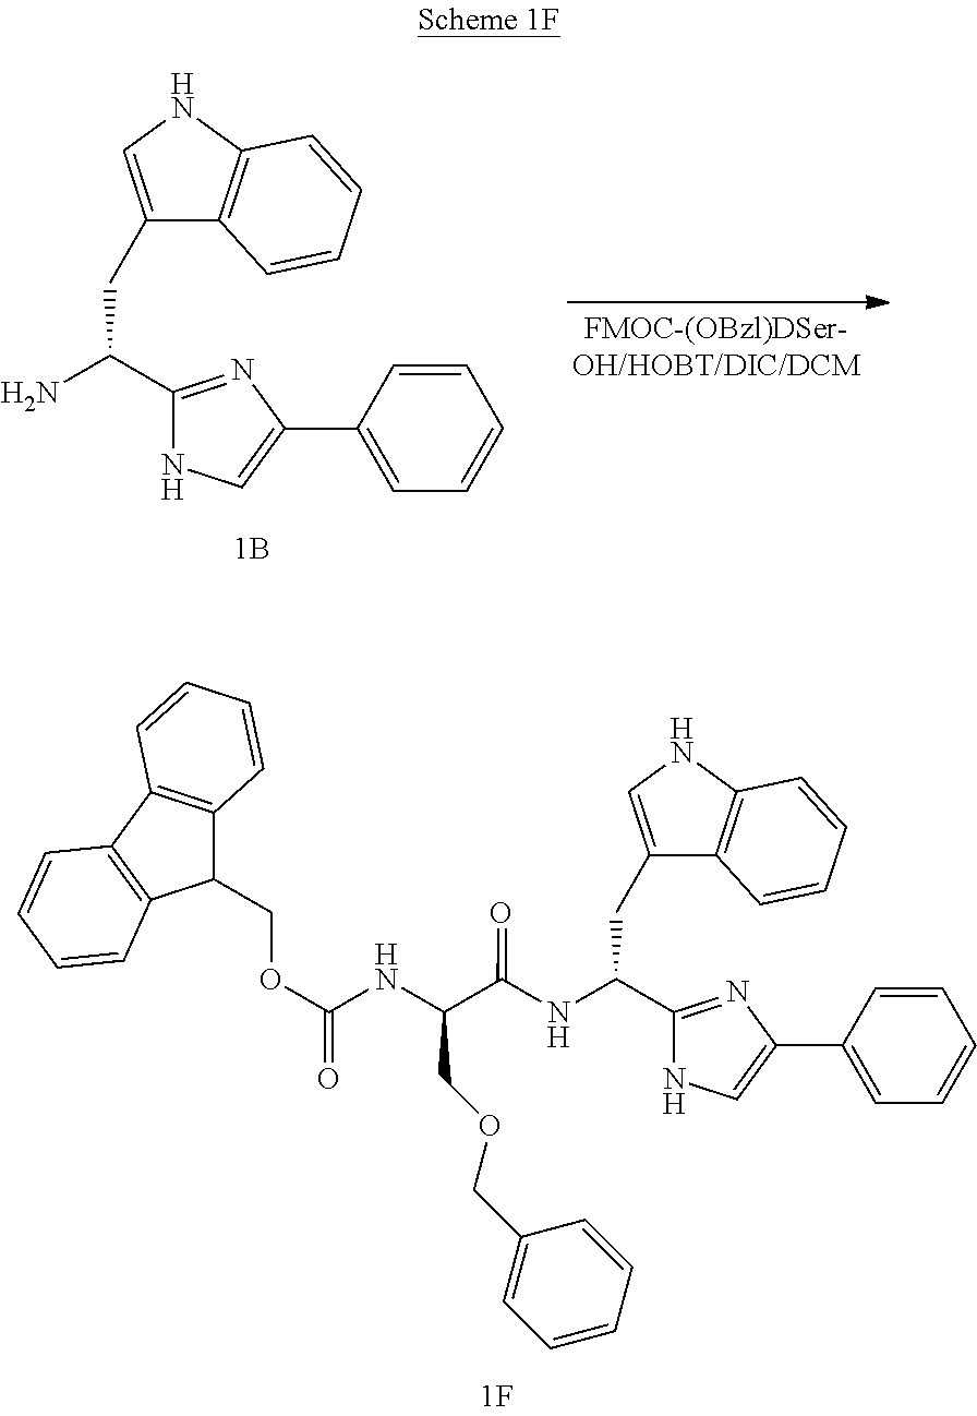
NC(C1=NC(C2=CC=CC=C2)=CN1)CC1=CNC2=C1C=CC=C2.N(C(C1=NC(C2=CC=CC=C2)=CN1)CC1=CNC2=C1C=CC=C2)C(C(NC(OCC1C2=C(C3=C1C=CC=C3)C=CC=C2)=O)COCC1=CC=CC=C1)=O
